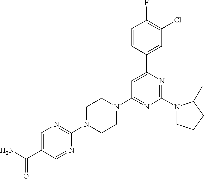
NC(C1=CN=C(N2CCN(C3=NC(N4CCCC4C)=NC(C4=CC(Cl)=C(F)C=C4)=C3)CC2)N=C1)=O
